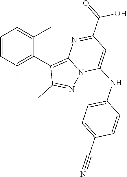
C1=CC(C)=C(C2=C3N(N=C2C)C(NC2=CC=C(C#N)C=C2)=CC(C(=O)O)=N3)C(C)=C1
